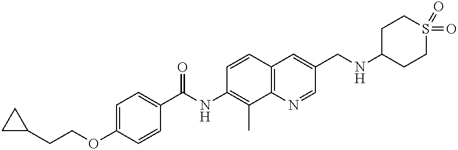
C(OC1=CC=C(C(NC2=C(C)C3=C(C=C2)C=C(CNC2CCS(=O)(=O)CC2)C=N3)=O)C=C1)CC1CC1
